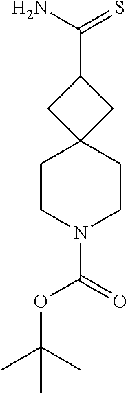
C1CN(C(=O)OC(C)(C)C)CCC12CC(C(N)=S)C2
